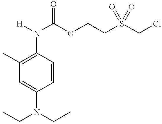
C1(N([H])C(OCCS(CCl)(=O)=O)=O)=C(C)C=C(N(CC)CC)C=C1
